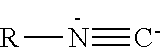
[R]N#[C-]
